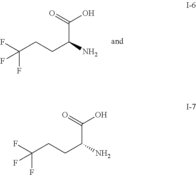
FC(CCC(N)C(O)=O)(F)F.FC(CCC(N)C(O)=O)(F)F
